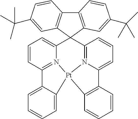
C12=CC=CC=C1[Pt]13N4=C2C=CC=C4C2(C4=N1C(=CC=C4)C1=C3C=CC=C1)C1=C(C3=C2C=C(C(C)(C)C)C=C3)C=CC(C(C)(C)C)=C1
